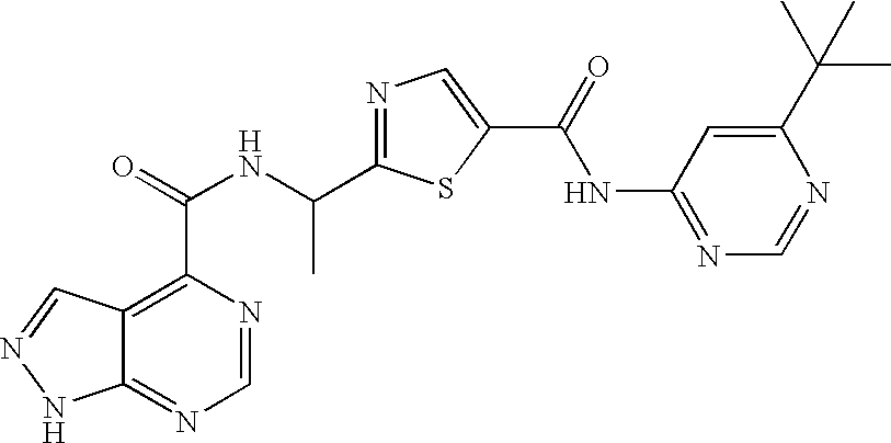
C12=NC=NC(C(NC(C3=NC=C(C(=O)NC4=NC=NC(C(C)(C)C)=C4)S3)C)=O)=C1C=NN2
